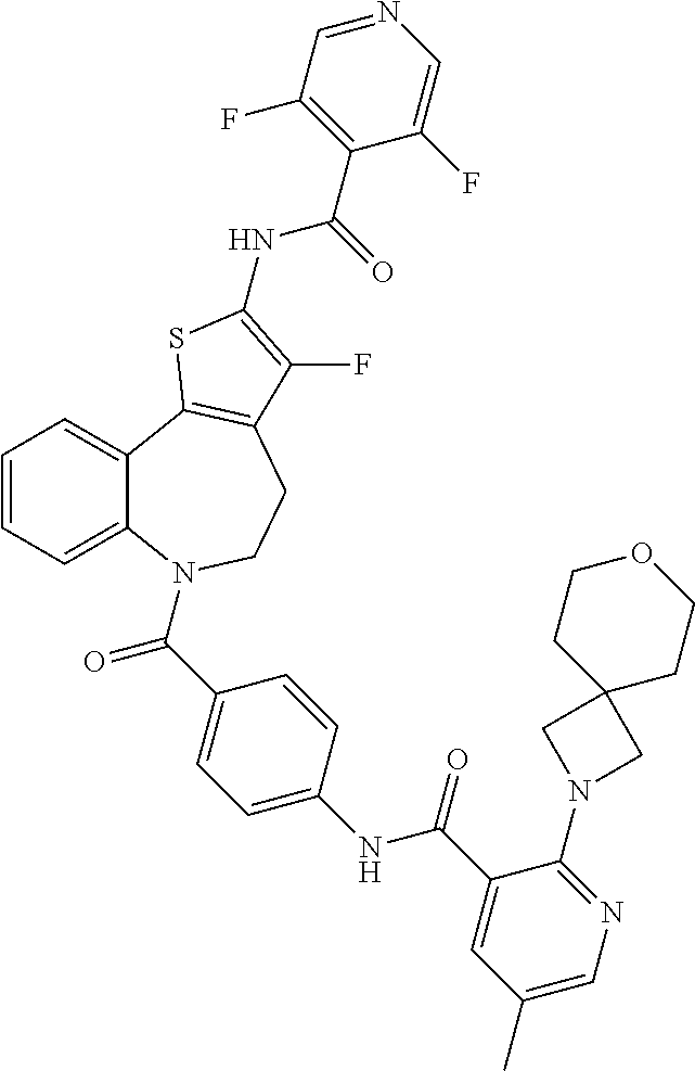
C1=CC=C2C(=C1)C1=C(CCN2C(=O)C2=CC=C(NC(=O)C3=CC(C)=CN=C3N3CC4(C3)CCOCC4)C=C2)C(F)=C(NC(=O)C2=C(F)C=NC=C2F)S1
